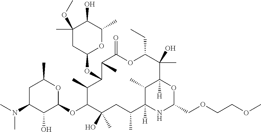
C1C(N(C)C)C(O)C(OC2C(C)(O)CC(C)C3([H])NC(COCCOC)OC([H])(C(O)(C)C(CC)OC(=O)C(C)C(OC4OC(C)C(O)C(C)(OC)C4)C2C)C3C)OC1C
